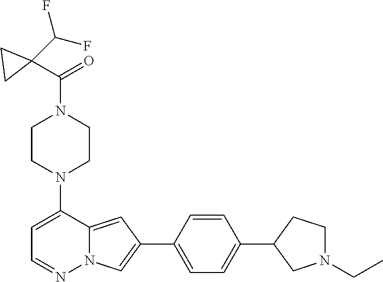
N1(C2=CC=NN3C2=CC(C2=CC=C(C4CN(CC)CC4)C=C2)=C3)CCN(C(C2(C(F)F)CC2)=O)CC1
